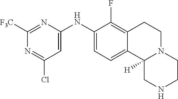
C1=C(NC2=CC=C3C(=C2F)CCN2C3([H])CNCC2)N=C([F3C])N=C1Cl
